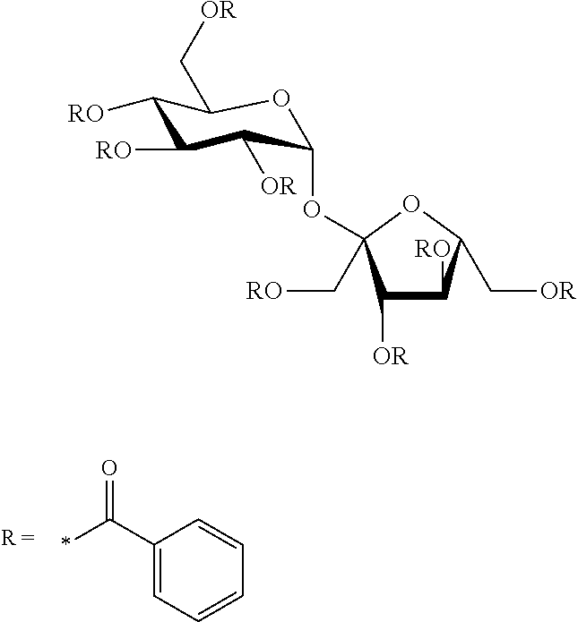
C1(C(=O)*)=CC=CC=C1.C1([RO])C([RO])C([OR])C(OC2(C[RO])C([OR])C([RO])C(C[OR])O2)OC1C[OR]
